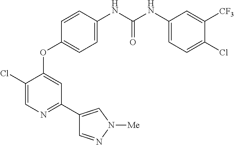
C1=C(NC(NC2=CC=C(Cl)C([CF3])=C2)=O)C=CC(OC2=CC(C3=CN([Me])N=C3)=NC=C2Cl)=C1
